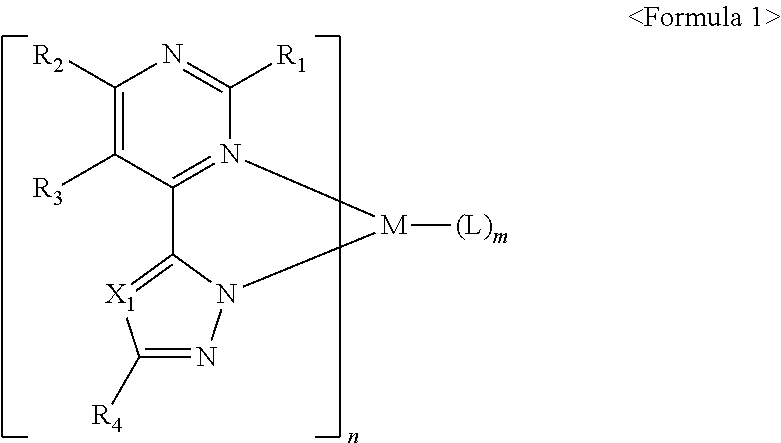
C1([R2])=C([R3])C2=N(C([R1])=N1)[M]([(L)m])N1C2=[X1]C([R4])=N1
